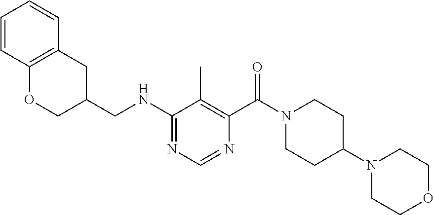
C1(NCC2CC3=C(OC2)C=CC=C3)=NC=NC(C(N2CCC(N3CCOCC3)CC2)=O)=C1C
